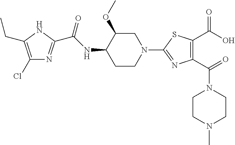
N1C(CC)=C(Cl)N=C1C(NC1C(OC)CN(C2=NC(C(N3CCN(C)CC3)=O)=C(C(O)=O)S2)CC1)=O
